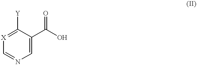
C1=C(C(O)=O)C([Y])=[X]C=N1
